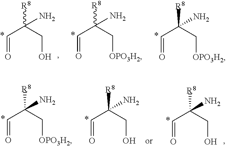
C(C=O)(CO)([R8])N.C(C=O)(C[OPO3H2])([R8])N.C(C=O)(C[OPO3H2])([R8])N.C(C=O)(C[OPO3H2])([R8])N.C(C=O)(CO)([R8])N.C(C=O)(CO)([R8])N
